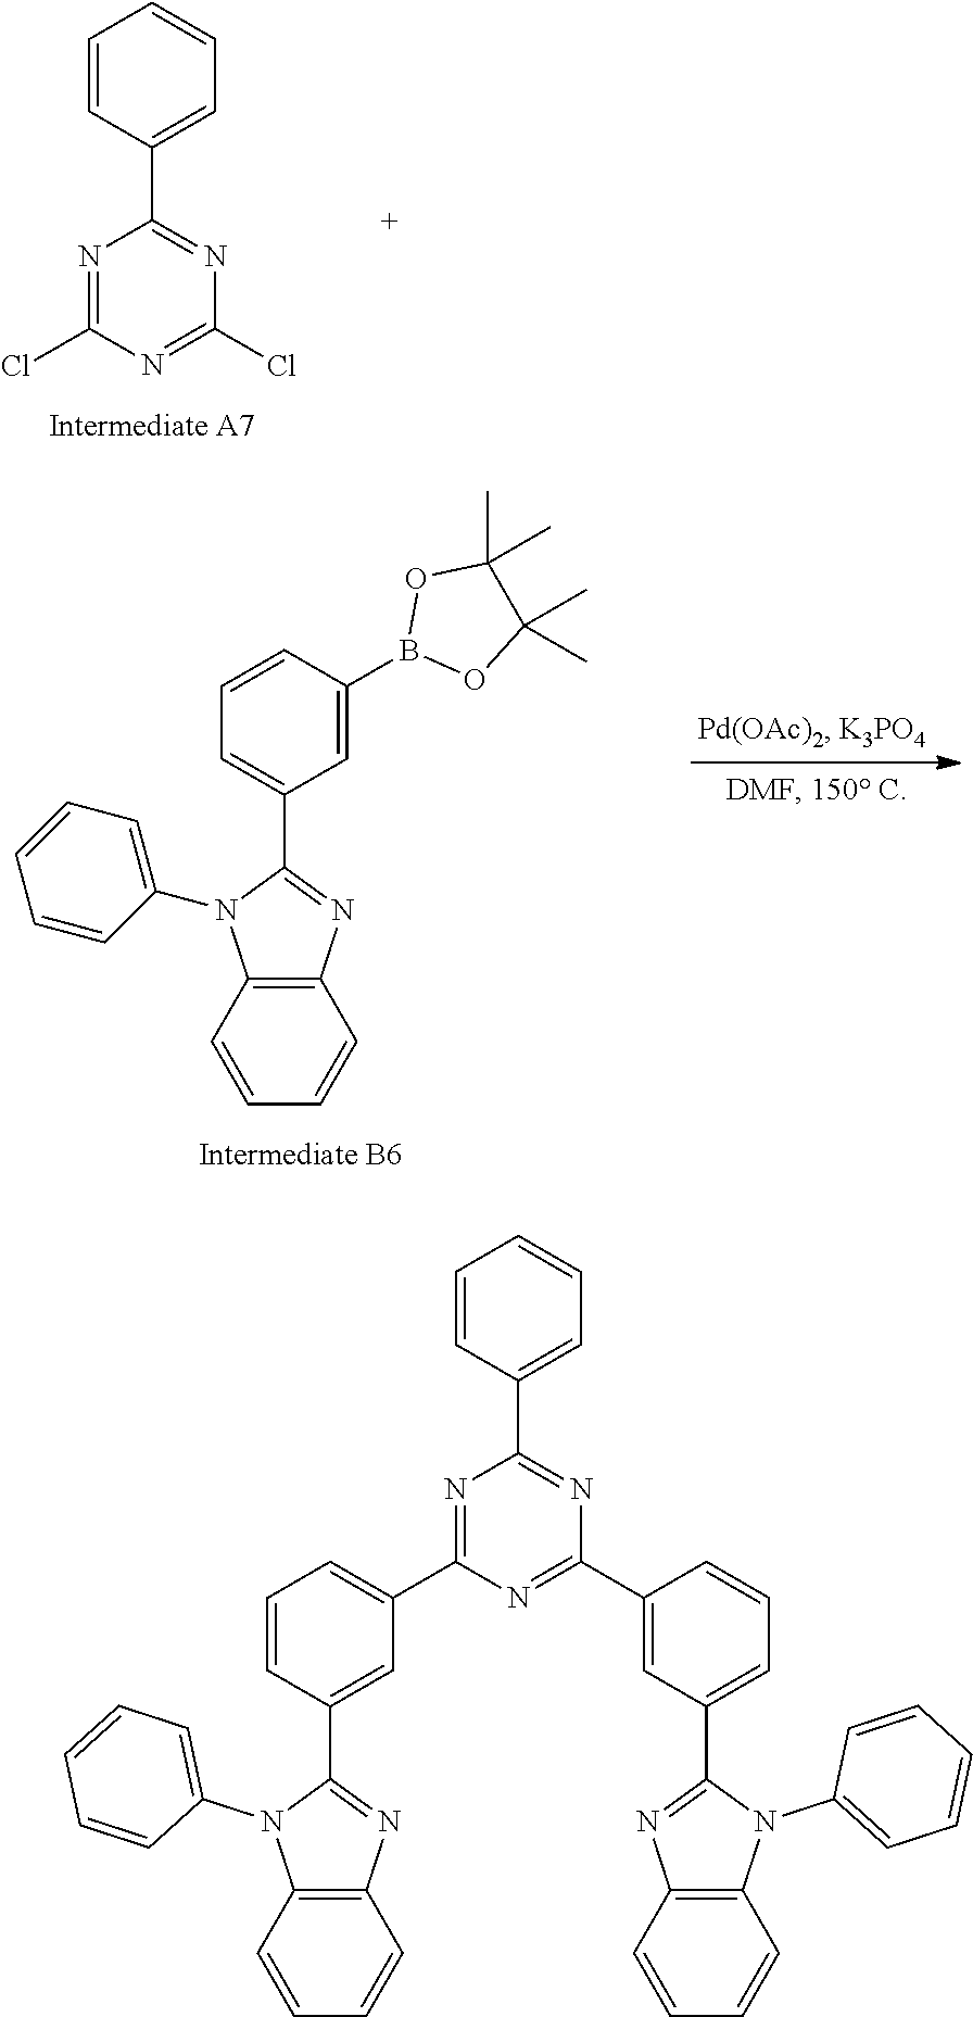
N1=C(Cl)N=C(Cl)N=C1C1=CC=CC=C1.C1=C(B2OC(C)(C)C(C)(C)O2)C=CC=C1C1=NC2=C(N1C1=CC=CC=C1)C=CC=C2.N1=C(C2=CC=CC(C3=NC4=C(N3C3=CC=CC=C3)C=CC=C4)=C2)N=C(C2=CC(C3=NC4=C(N3C3=CC=CC=C3)C=CC=C4)=CC=C2)N=C1C1=CC=CC=C1
